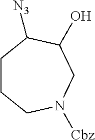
C1CCN([Cbz])CC(O)C1[N3]
